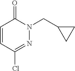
C1=CC(Cl)=NN(CC2CC2)C1=O
